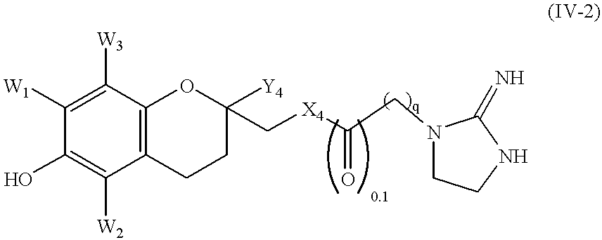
C1([W1])=C([W3])C2=C(C([W2])=C1O)CCC(C[X4]C(CN1CCNC1=N)=O)([Y4])O2
